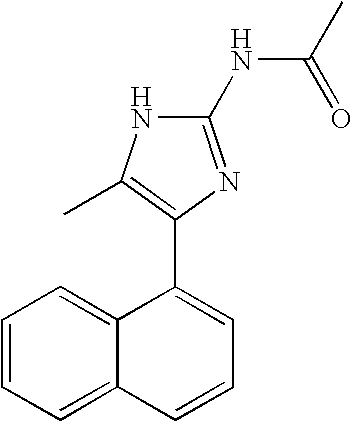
C12=CC=CC=C1C=CC=C2C1=C(C)NC(NC(C)=O)=N1
